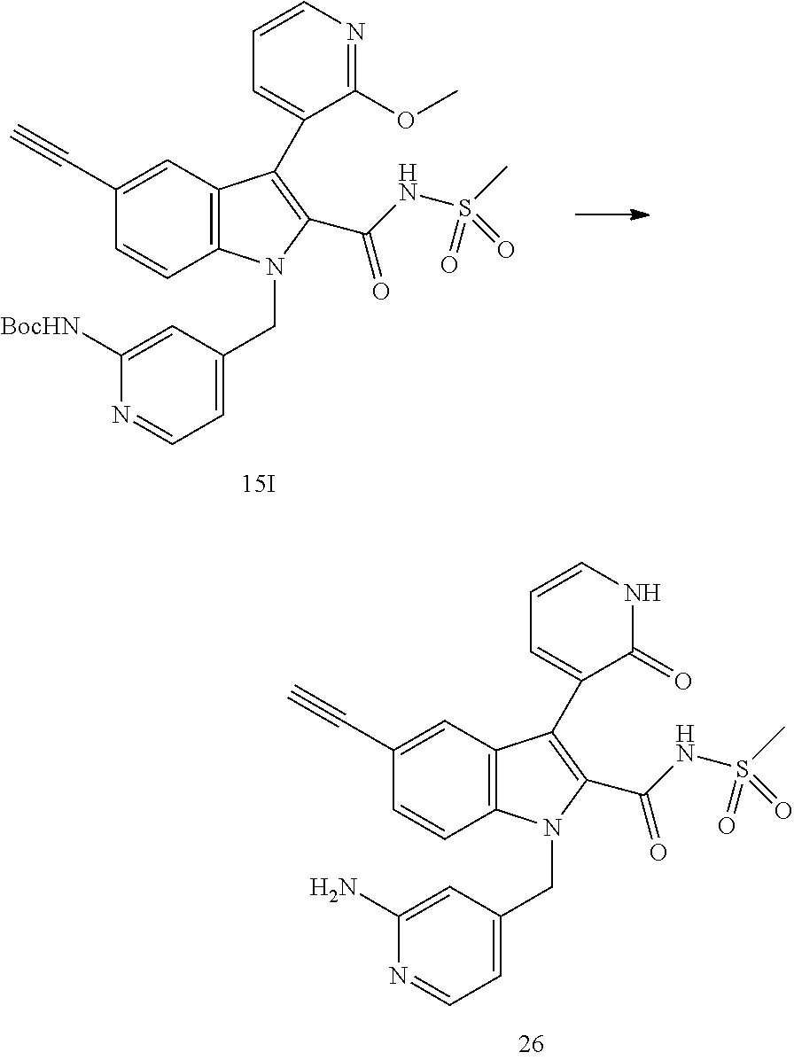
C1(C#C)=CC2=C(C=C1)N(CC1=CC=NC([BocHN])=C1)C(C(NS(C)(=O)=O)=O)=C2C1=CC=CN=C1OC.C1(C#C)=CC2=C(C=C1)N(CC1=CC=NC(N)=C1)C(C(NS(C)(=O)=O)=O)=C2C1=CC=CNC1=O
